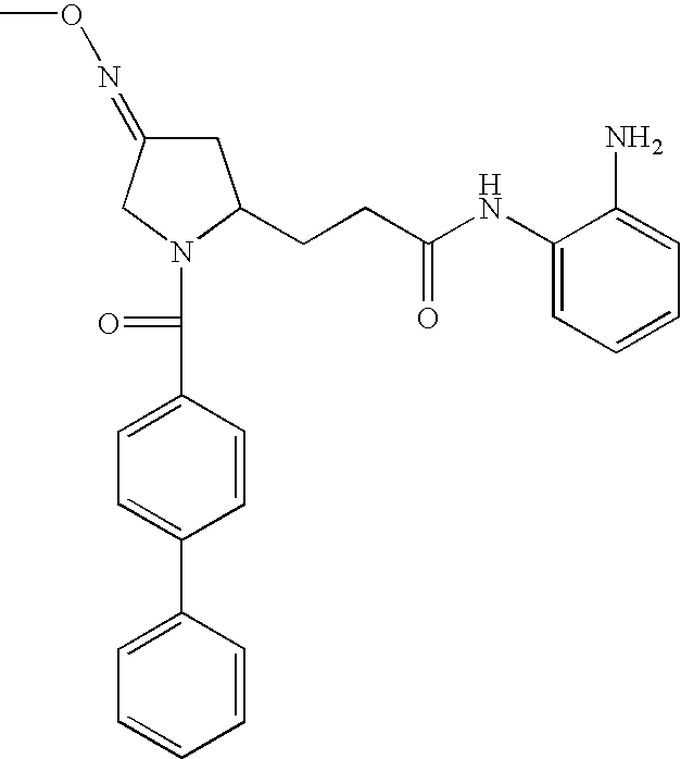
C1=C(C2=CC=C(C(=O)N3C(CCC(NC4=CC=CC=C4N)=O)CC(=NOC)C3)C=C2)C=CC=C1
